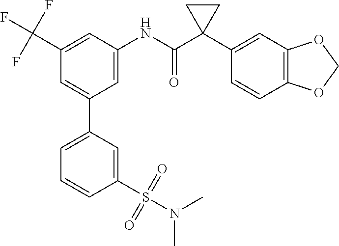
C1=C(NC(C2(C3=CC4=C(C=C3)OCO4)CC2)=O)C=C(C(F)(F)F)C=C1C1=CC=CC(S(N(C)C)(=O)=O)=C1
